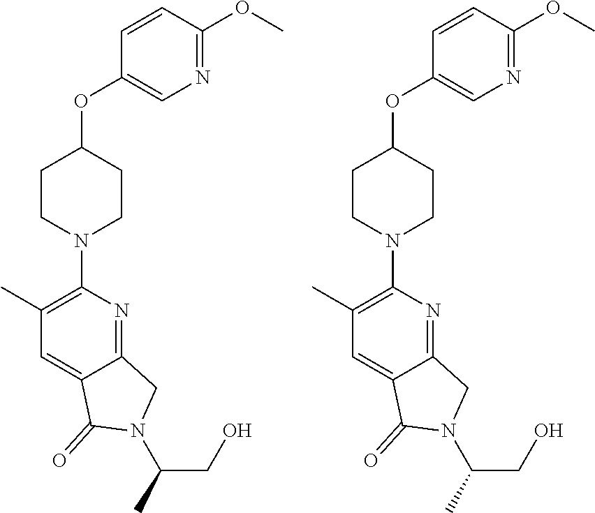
C1CN(C2=C(C)C=C3C(=N2)CN(C(C)CO)C3=O)CCC1OC1=CN=C(OC)C=C1.C1CN(C2=C(C)C=C3C(=N2)CN(C(C)CO)C3=O)CCC1OC1=CN=C(OC)C=C1
